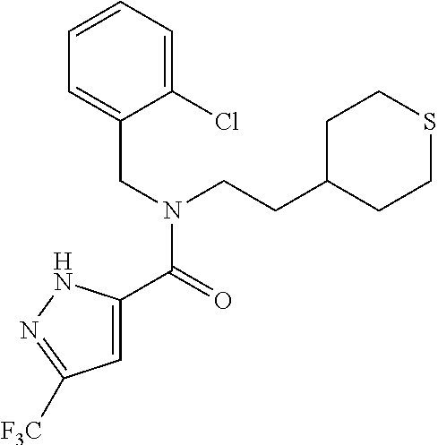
C1=C(C(N(CCC2CCSCC2)CC2=CC=CC=C2Cl)=O)NN=C1[F3C]
